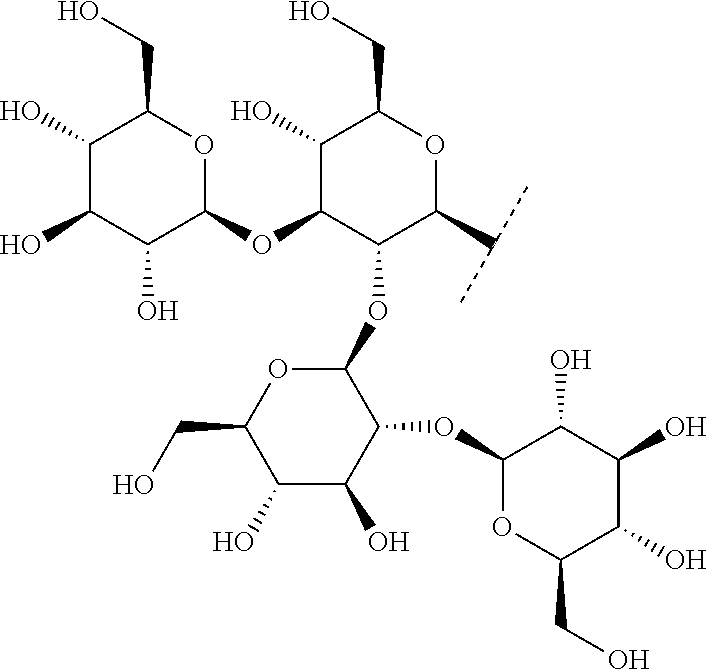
C1(O)C(O)C(O)C(OC2C(OC3OC(CO)C(O)C(O)C3OC3OC(CO)C(O)C(O)C3O)C(C(C)C)OC(CO)C2O)OC1CO
